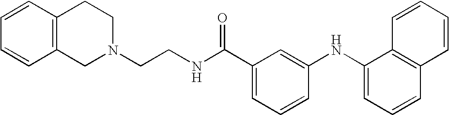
C1=CC2=C(C=C1)CCN(CCNC(C1=CC=CC(NC3=CC=CC4=C3C=CC=C4)=C1)=O)C2
